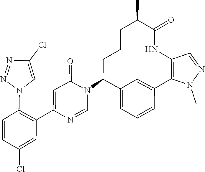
C1=NC(C2=C(N3C=C(Cl)N=N3)C=CC(Cl)=C2)=CC(=O)N1C1C2=CC=CC(=C2)C2=C(C=NN2C)NC(=O)C(C)CCC1
